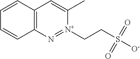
C12=C(C=CC=C1)C=C(C)[N+](CCS([O-])(=O)=O)=N2
